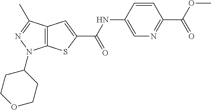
C12=C(SC(C(NC3=CN=C(C(OC)=O)C=C3)=O)=C1)N(C1CCOCC1)N=C2C
